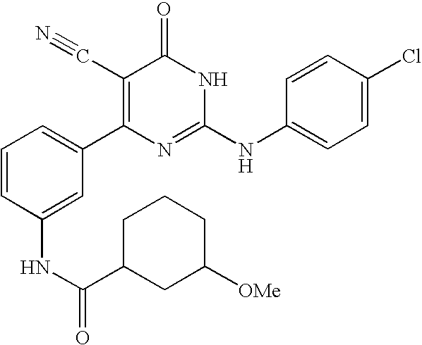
C1(NC(=O)C2CC([OMe])CCC2)=CC(C2=C(C#N)C(=O)NC(NC3=CC=C(Cl)C=C3)=N2)=CC=C1
